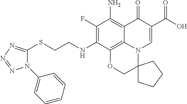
C1(F)=C(NCCSC2=NN=NN2C2=CC=CC=C2)C2=C3C(=C1N)C(=O)C(C(=O)O)=CN3C1(CO2)CCCC1
